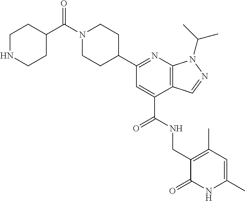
C1N(C(=O)C2CCNCC2)CCC(C2=NC3=C(C(C(=O)NCC4=C(C)C=C(C)NC4=O)=C2)C=NN3C(C)C)C1
